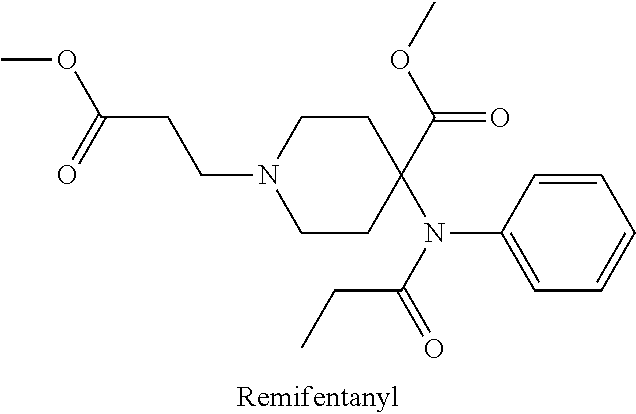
COC(CCN1CCC(N(C2=CC=CC=C2)C(CC)=O)(C(=O)OC)CC1)=O
